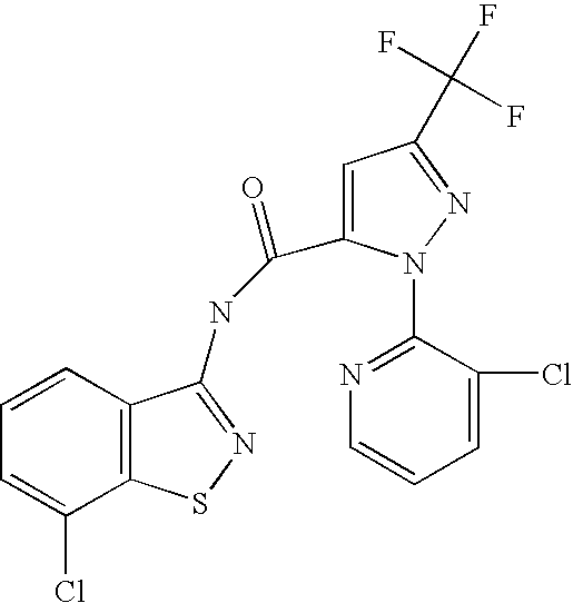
C1=CC2=C(C(Cl)=C1)SN=C2NC(C1=CC(C(F)(F)F)=NN1C1=NC=CC=C1Cl)=O
